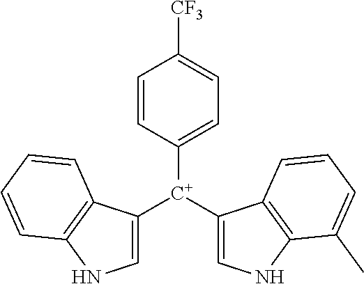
C1([C+](C2=CNC3=C2C=CC=C3C)C2=CNC3=C2C=CC=C3)=CC=C([CF3])C=C1
